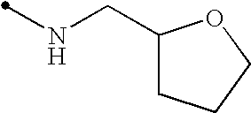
N(CC1CCCO1)C
